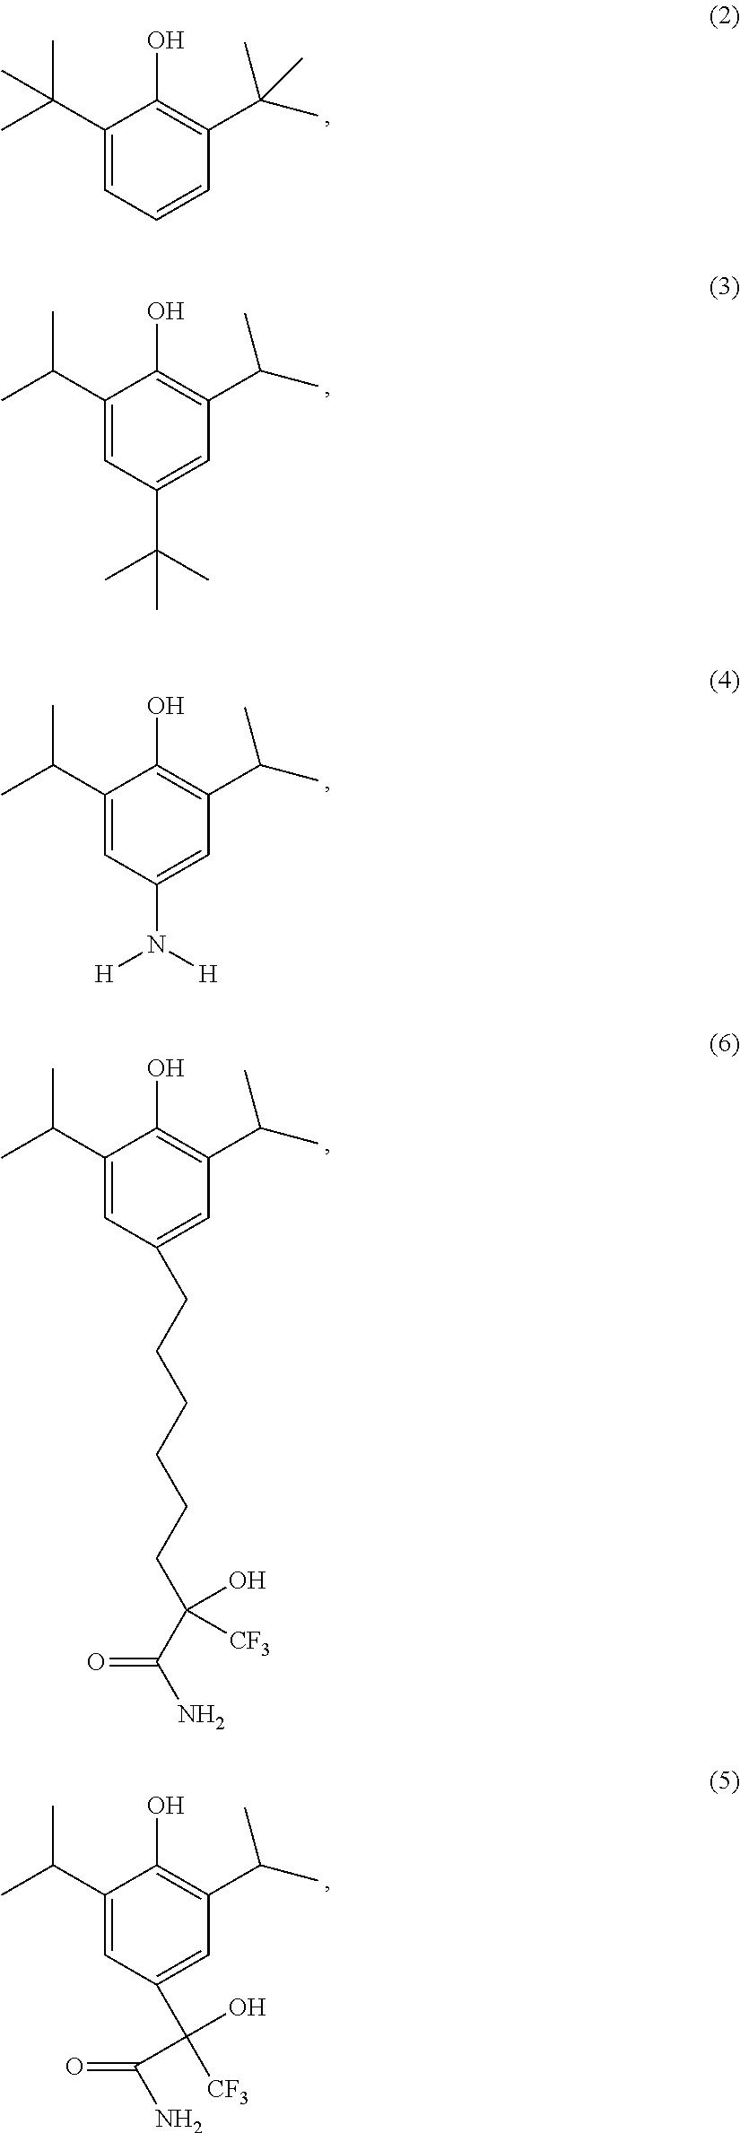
C1(C(C)(C)C)=CC=CC(C(C)(C)C)=C1O.C1(C(C)C)=CC(C(C)(C)C)=CC(C(C)C)=C1O.C1(C(C)C)=CC(N([H])[H])=CC(C(C)C)=C1O.C1(C(C)C)=CC(CCCCCCC(C(N)=O)(O)[CF3])=CC(C(C)C)=C1O.C1(C(C)C)=CC(C([CF3])(O)C(=O)N)=CC(C(C)C)=C1O
